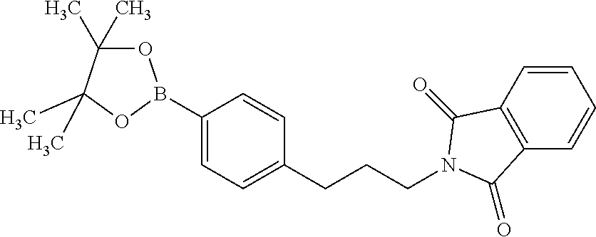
C1=CC2=C(C=C1)C(=O)N(CCCC1=CC=C(B3OC(C)(C)C(C)(C)O3)C=C1)C2=O
